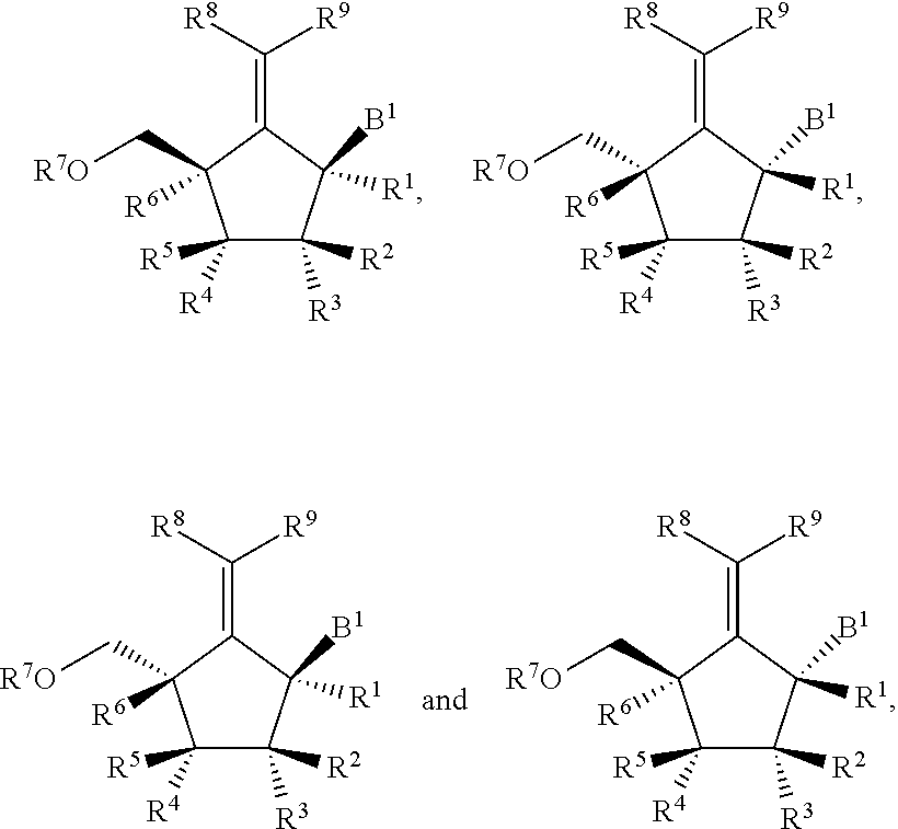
C1([R5])([R4])C([R3])([R2])C([R1])([B1])C(=C([R9])[R8])C1(C[R7O])[R6].C1([R5])([R4])C([R3])([R2])C([R1])([B1])C(=C([R9])[R8])C1(C[R7O])[R6].C1([R5])([R4])C([R3])([R2])C([R1])([B1])C(=C([R9])[R8])C1(C[R7O])[R6].C1([R5])([R4])C([R3])([R2])C([R1])([B1])C(=C([R9])[R8])C1(C[R7O])[R6]
